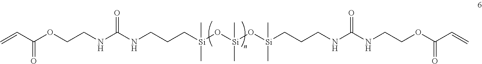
N(C(NCCC[Si](O[Si](O[Si](CCCNC(NCCOC(C=C)=O)=O)(C)C)(C)C)(C)C)=O)CCOC(C=C)=O
